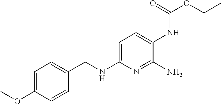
C1=C(OC)C=CC(CNC2=CC=C(NC(OCC)=O)C(N)=N2)=C1
